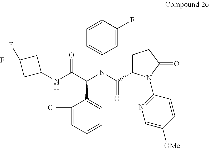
C1=C(F)C=CC=C1N(C(=O)C1CCC(=O)N1C1=NC=C([OMe])C=C1)C(C(NC1CC(F)(F)C1)=O)C1=CC=CC=C1Cl
